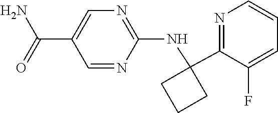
C1(C(=O)N)=CN=C(NC2(C3=NC=CC=C3F)CCC2)N=C1
